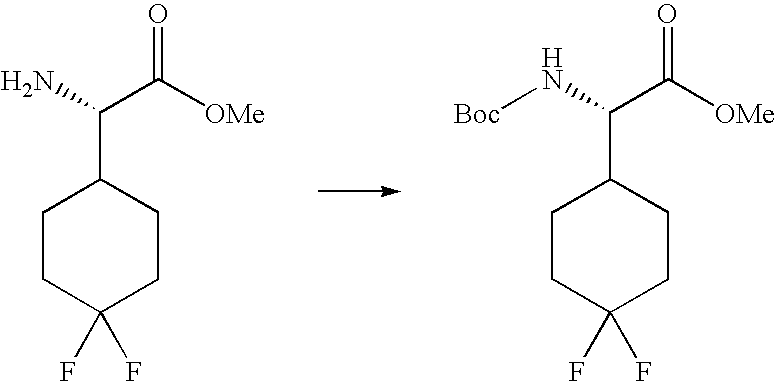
C1CC(F)(F)CCC1C(C([OMe])=O)N.C1CC(F)(F)CCC1C(C([OMe])=O)N[Boc]
